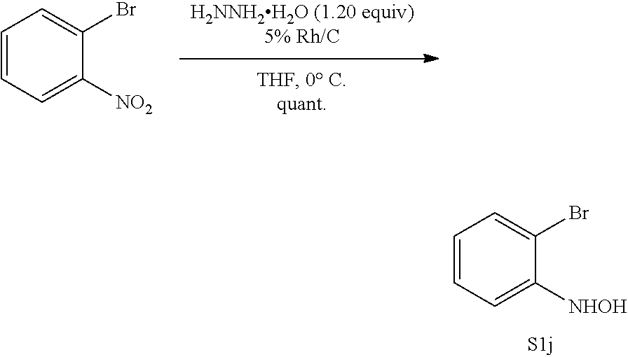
C1=CC=C([NHOH])C(Br)=C1.C1=CC=C([NO2])C(Br)=C1
